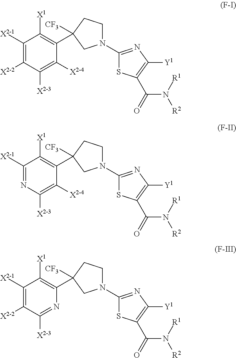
C1([X2-1])=C([X2-2])C([X2-3])=C([X2-4])C(C2([CF3])CCN(C3=NC([Y1])=C(C(N([R2])[R1])=O)S3)C2)=C1[X1].C1([X2-1])=NC([X2-3])=C([X2-4])C(C2([CF3])CCN(C3=NC([Y1])=C(C(N([R2])[R1])=O)S3)C2)=C1[X1].C1([X2-1])=C([X2-2])C([X2-3])=NC(C2([CF3])CCN(C3=NC([Y1])=C(C(N([R2])[R1])=O)S3)C2)=C1[X1]
